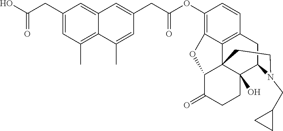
C(C(OC1=C2C3=C(C=C1)CC1C4(O)C3(C(C(=O)CC4)O2)CCN1CC1CC1)=O)C1=CC2=CC(CC(O)=O)=CC(C)=C2C(C)=C1
